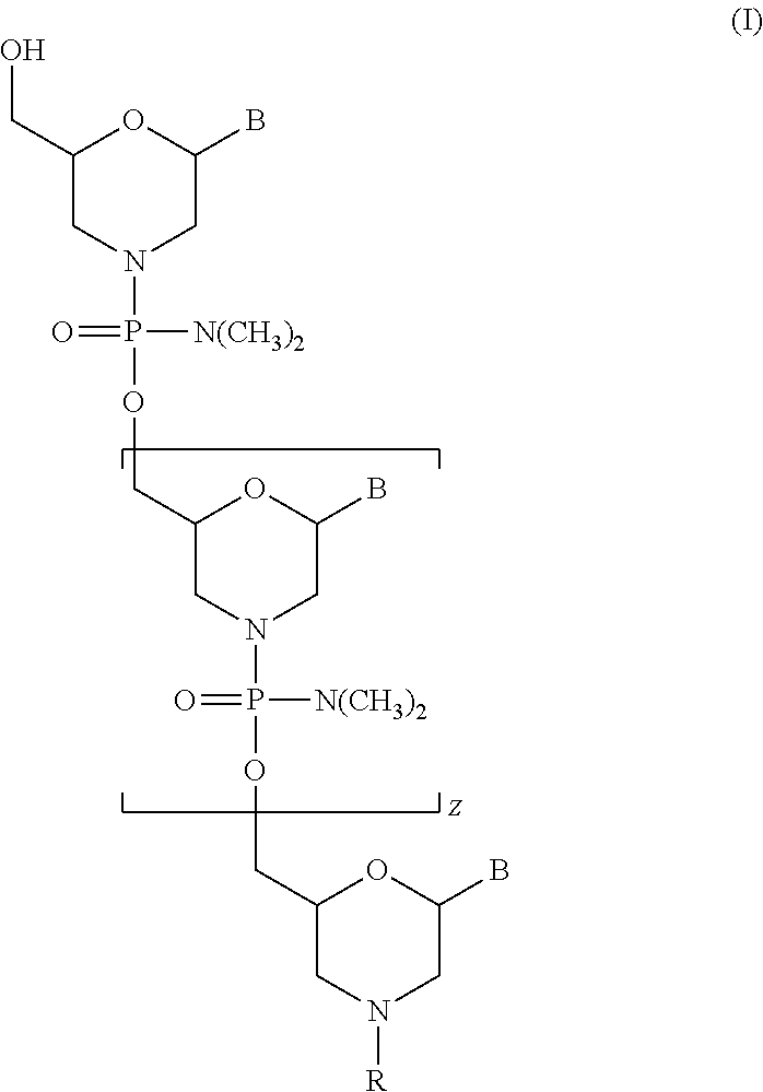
C1(CO)CN(P(OCC2CN(P(OCC3CN([R])CC(B)O3)(=O)[N(CH3)2])CC(B)O2)(=O)[N(CH3)2])CC(B)O1
